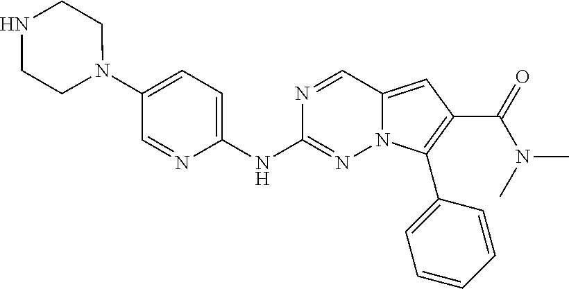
N1(C2=CC=C(NC3=NN4C(=CC(C(N(C)C)=O)=C4C4=CC=CC=C4)C=N3)N=C2)CCNCC1
